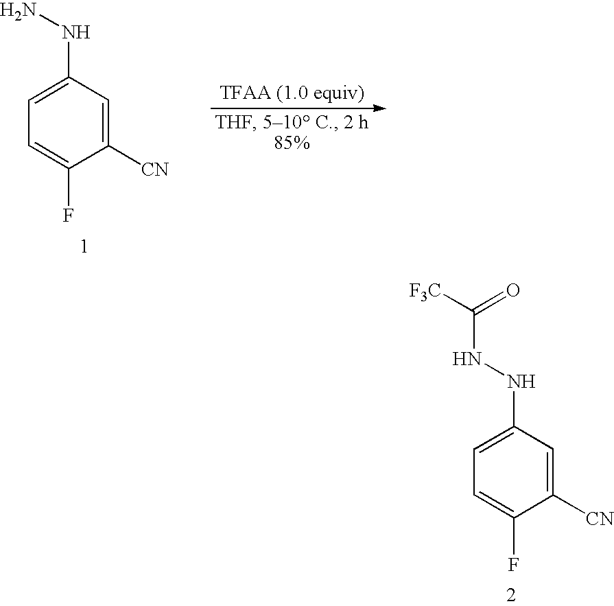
C1=C(NNC([F3C])=O)C=C([CN])C(F)=C1.C1=C(NN)C=C([CN])C(F)=C1
